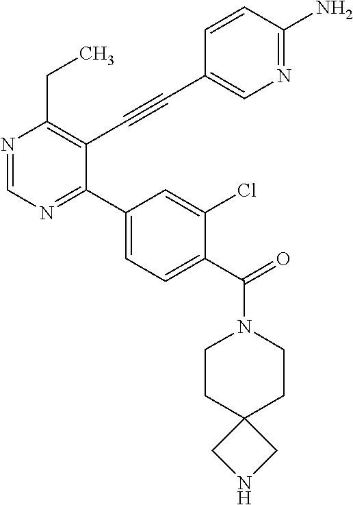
N1=CN=C(C2=CC=C(C(=O)N3CCC4(CC3)CNC4)C(Cl)=C2)C(C#CC2=CN=C(N)C=C2)=C1CC
